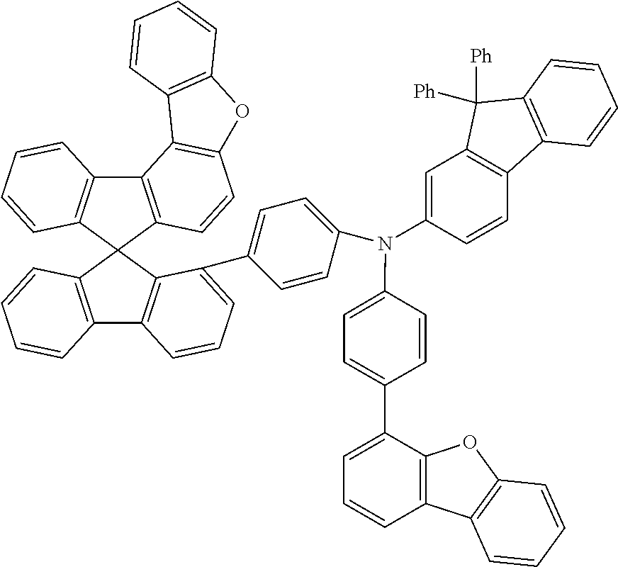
C12=C(C3(C4=C1C=CC=C4)C1=C(C4=C3C(C3=CC=C(N(C5=CC6=C(C=C5)C5=C(C6([Ph])[Ph])C=CC=C5)C5=CC=C(C6=CC=CC7=C6OC6=C7C=CC=C6)C=C5)C=C3)=CC=C4)C=CC=C1)C=CC1=C2C2=C(O1)C=CC=C2
